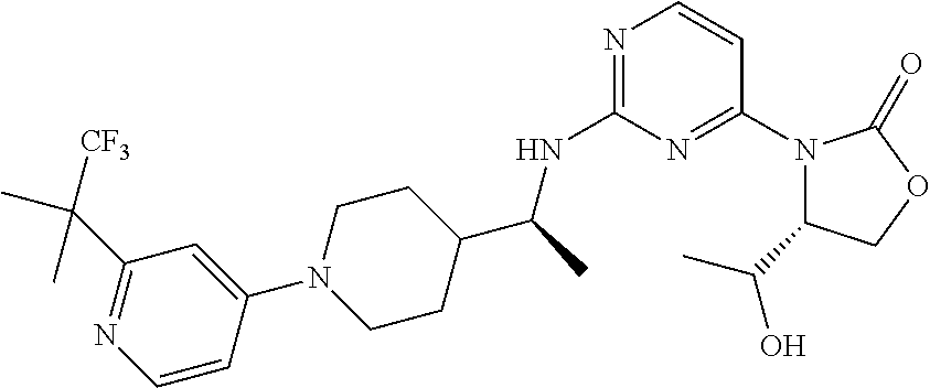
N1=C(NC(C2CCN(C3=CC(C([CF3])(C)C)=NC=C3)CC2)C)N=C(N2C(C(C)O)COC2=O)C=C1
